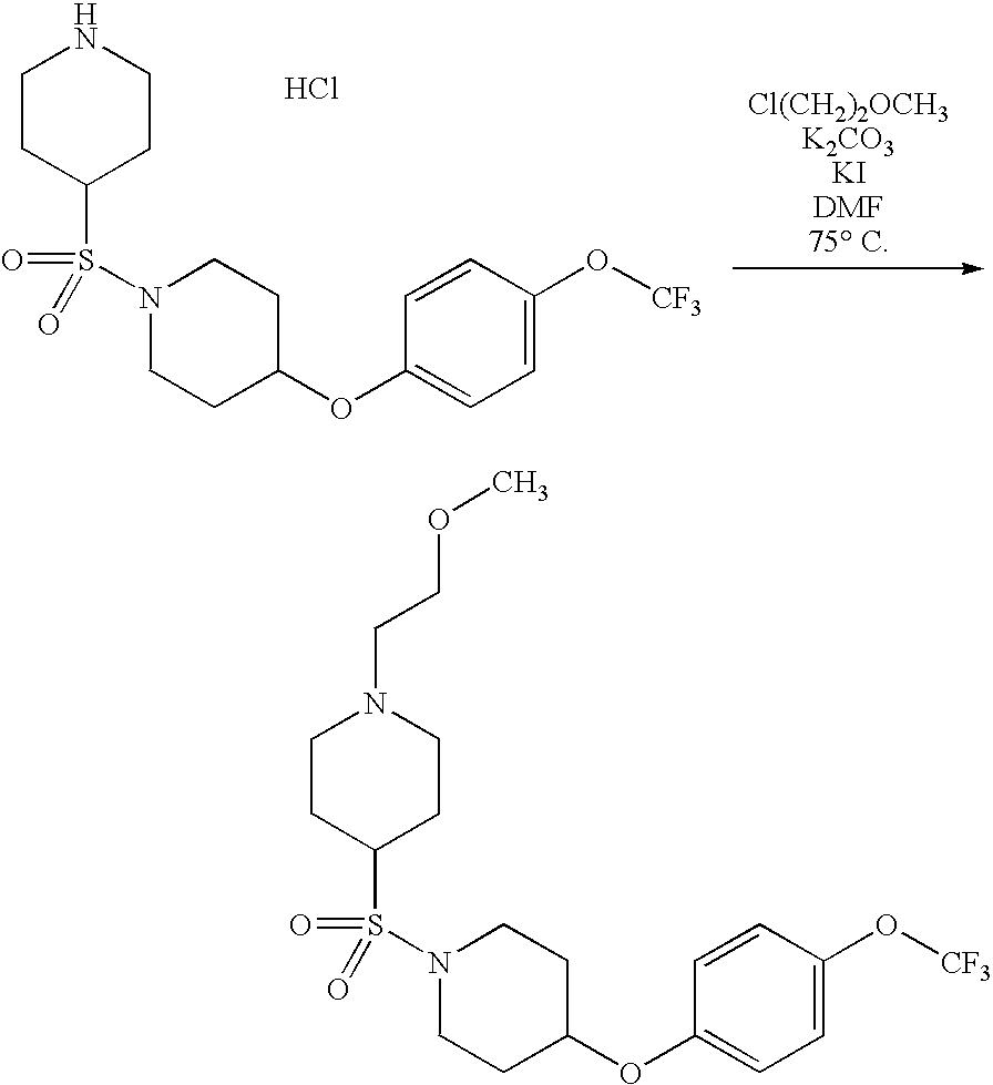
C1CC(S(=O)(N2CCC(OC3=CC=C(O[CF3])C=C3)CC2)=O)CCN1.Cl.C1CC(S(=O)(N2CCC(OC3=CC=C(O[CF3])C=C3)CC2)=O)CCN1CCOC
